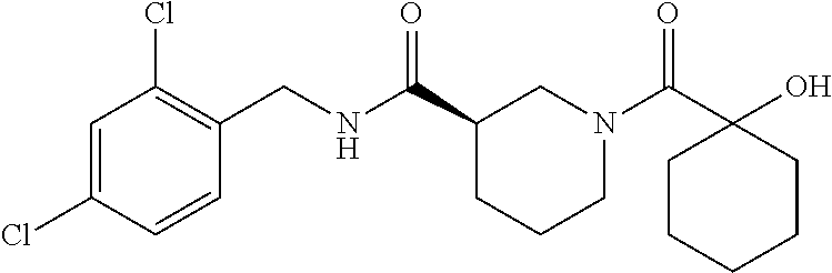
C1=C(Cl)C=CC(CNC(C2CCCN(C(C3(O)CCCCC3)=O)C2)=O)=C1Cl
